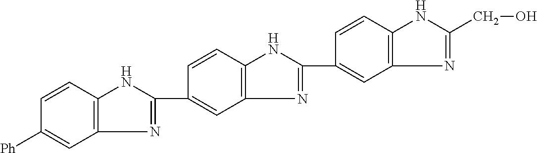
C1=C(C2=NC3=C(C=CC([Ph])=C3)N2)C=CC2=C1N=C(C1=CC3=C(C=C1)NC(CO)=N3)N2
